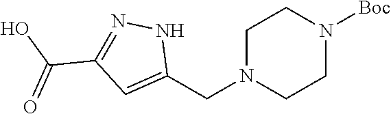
C1N(CC2=CC(C(O)=O)=NN2)CCN([Boc])C1
